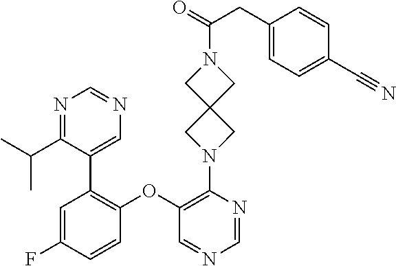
C1(OC2=C(C3=CN=CN=C3C(C)C)C=C(F)C=C2)=C(N2CC3(C2)CN(C(=O)CC2=CC=C(C#N)C=C2)C3)N=CN=C1
